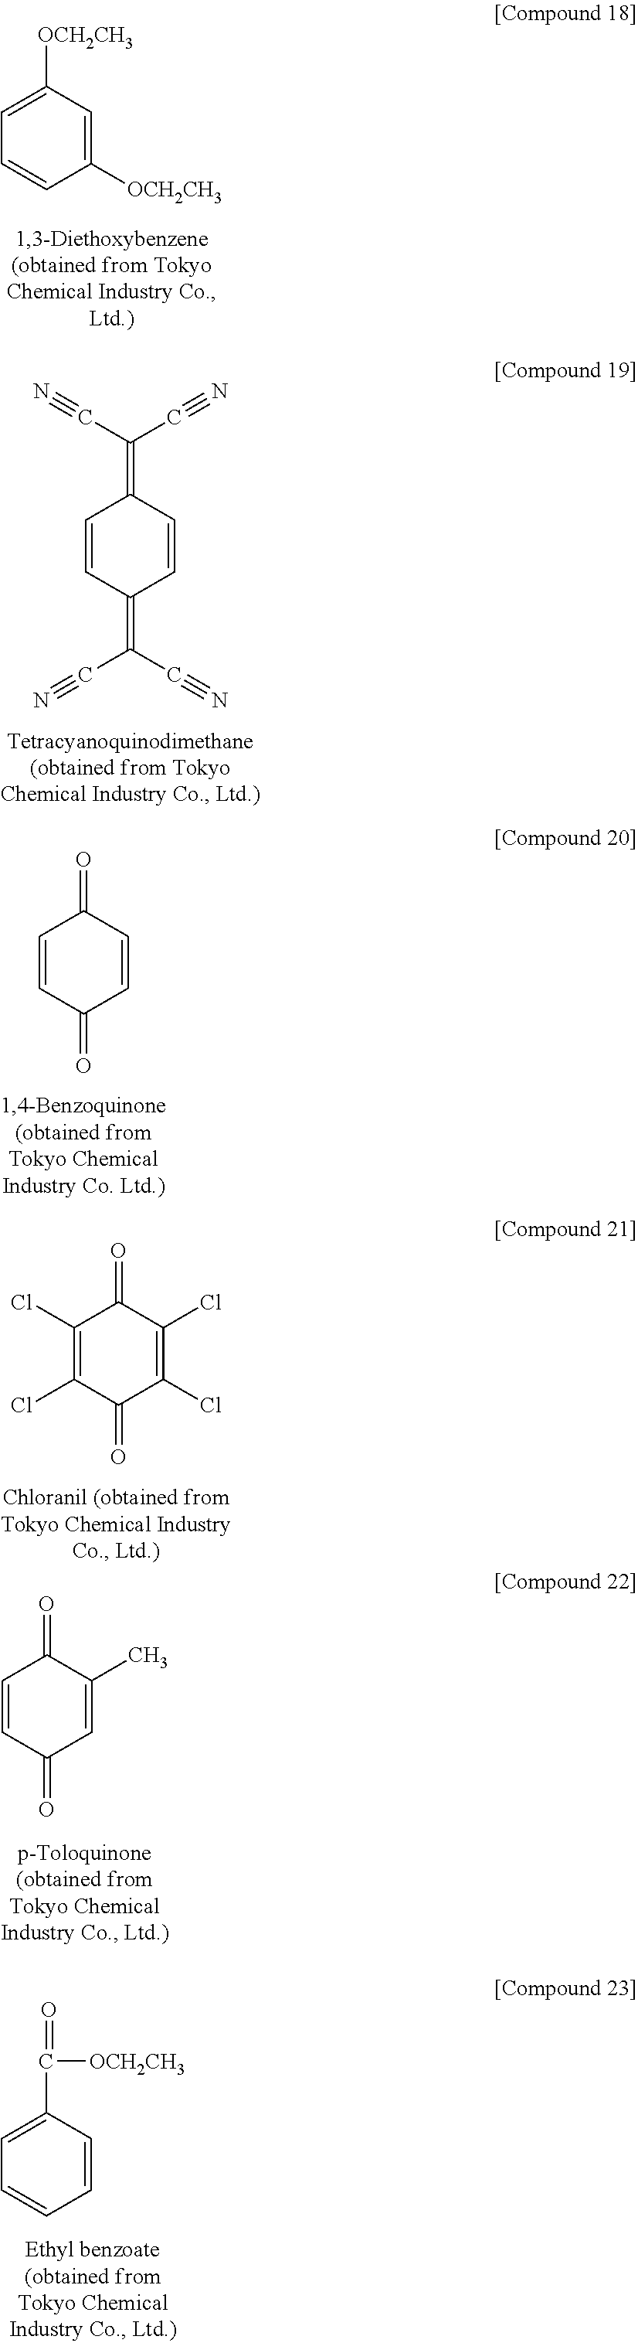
C1=CC(=O)C=CC1=O.C1(Cl)=C(Cl)C(=O)C(Cl)=C(Cl)C1=O.C1=C([OCH2CH3])C=C([OCH2CH3])C=C1.C1=CC(=C(C#N)C#N)C=CC1=C(C#N)C#N.C1=CC(=O)C=C(C)C1=O.C1=C(C([OCH2CH3])=O)C=CC=C1
